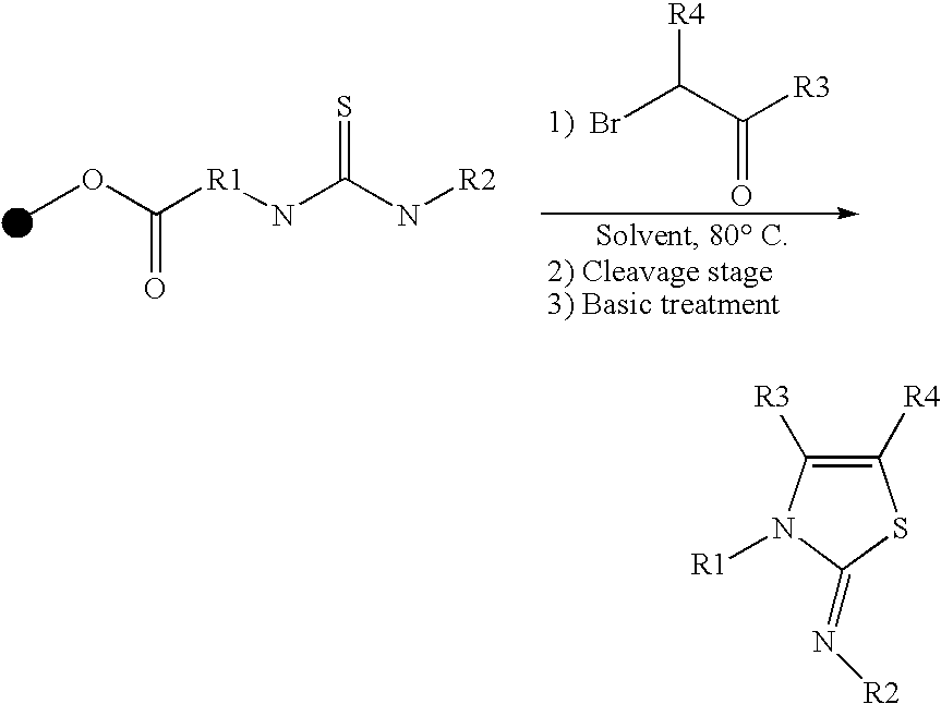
BrC(C([R3])=O)[R4].COC([R1]NC(N[R2])=S)=O.C1([R4])=C([R3])N([R1])C(=N[R2])S1
